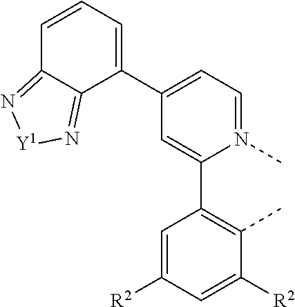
C1=CC=C(C2=CC=N(C)C(C3=C(C)C([R2])=CC([R2])=C3)=C2)C2=N[Y1]N=C12
